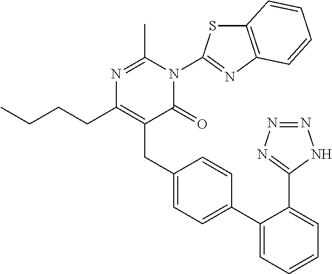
C1(C2=CC=C(CC3=C(CCCC)N=C(C)N(C4=NC5=C(S4)C=CC=C5)C3=O)C=C2)=CC=CC=C1C1=NN=NN1
